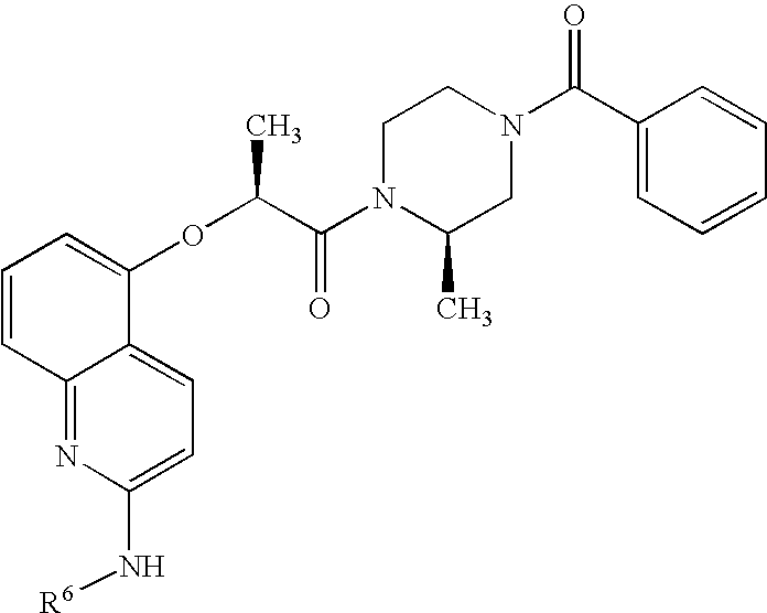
O(C(C(N1C(C)CN(C(C2=CC=CC=C2)=O)CC1)=O)C)C1=CC=CC2=NC(N[R6])=CC=C12
